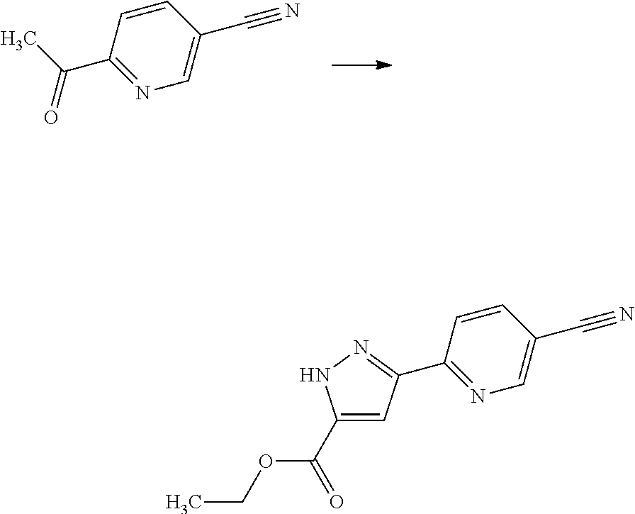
C1(C(C)=O)=NC=C(C#N)C=C1.C1(C2=NNC(C(=O)OCC)=C2)=NC=C(C#N)C=C1
